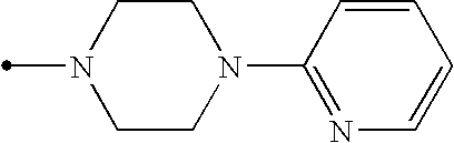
C1=CC(N2CCN(C)CC2)=NC=C1
